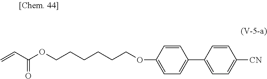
C=CC(OCCCCCCOC1=CC=C(C2=CC=C([CN])C=C2)C=C1)=O
